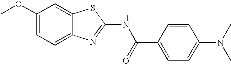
C1(OC)=CC=C2C(=C1)SC(NC(C1=CC=C(N(C)C)C=C1)=O)=N2
